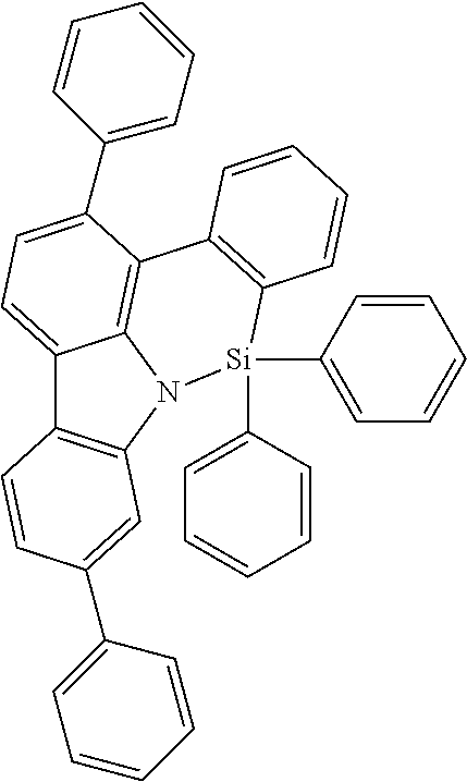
C12=CC=C(C3=CC=CC=C3)C3=C1N(C1=C2C=CC(C2=CC=CC=C2)=C1)[Si](C1=CC=CC=C1)(C1=CC=CC=C1)C1=C3C=CC=C1
